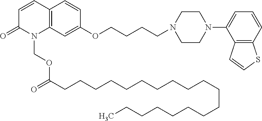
C12=C(C=C(OCCCCN3CCN(C4=CC=CC5=C4C=CS5)CC3)C=C1)N(COC(=O)CCCCCCCCCCCCCCCCCCC)C(=O)C=C2
